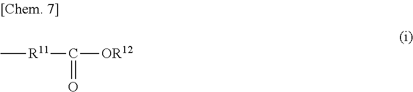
C[R11]C([OR12])=O
